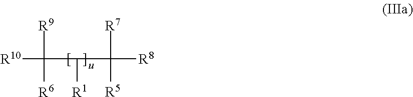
[R10]C([R9])(C([R1])C([R7])([R5])[R8])[R6]
